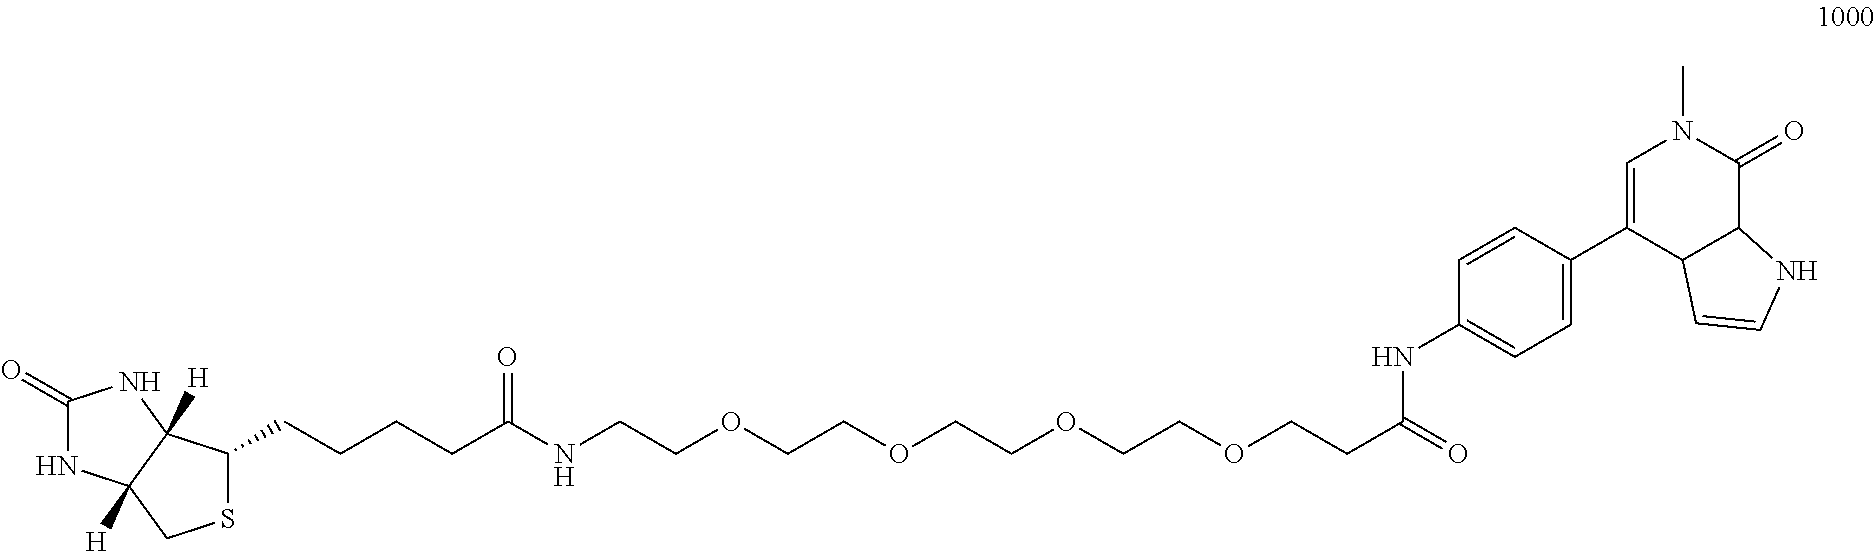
C1(=O)NC2([H])C([H])(N1)C(CCCCC(NCCOCCOCCOCCOCCC(=O)NC1=CC=C(C3=CN(C)C(=O)C4C3C=CN4)C=C1)=O)SC2
